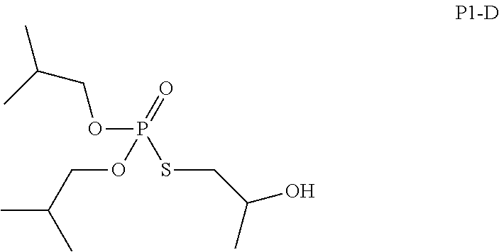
P(=O)(SCC(O)C)(OCC(C)C)OCC(C)C
